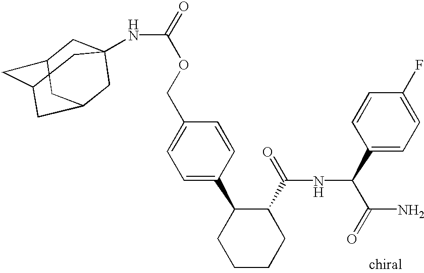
C1=C(C2CCCCC2C(=O)NC(C(N)=O)C2=CC=C(F)C=C2)C=CC(COC(=O)NC23CC4CC(CC(C2)C4)C3)=C1
